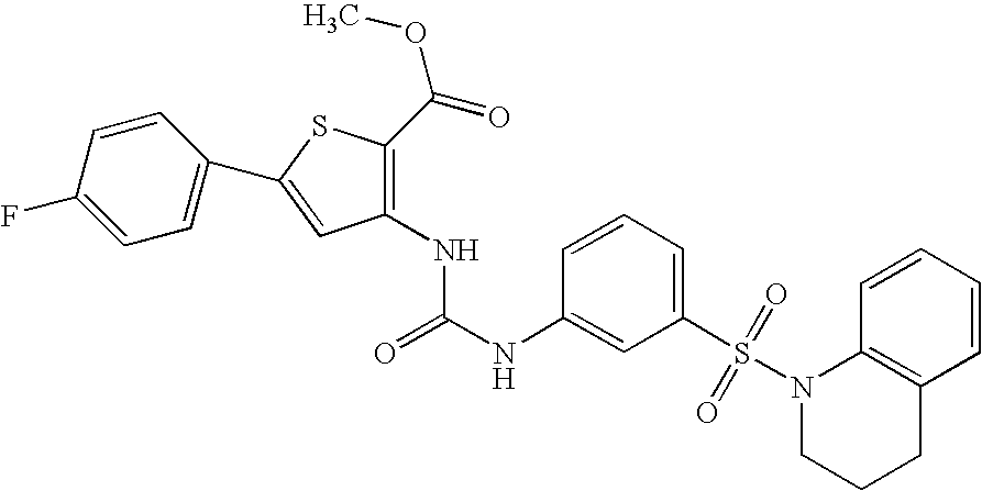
C1(NC(NC2=CC(S(N3CCCC4=C3C=CC=C4)(=O)=O)=CC=C2)=O)=C(C(OC)=O)SC(C2=CC=C(F)C=C2)=C1
